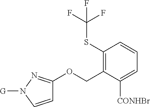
C1(SC(F)(F)F)=C(COC2=NN([G])C=C2)C([CONHBr])=CC=C1
